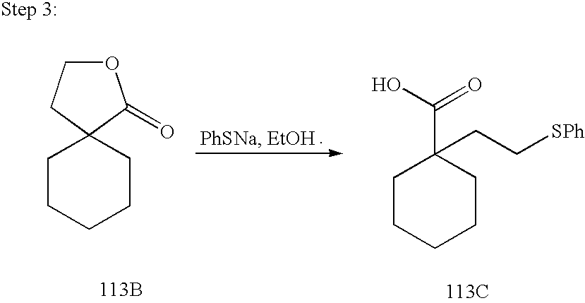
[113B].C1CCCCC1(C(O)=O)CC[SPh].[113C].C1CCCCC12CCOC2=O
